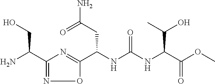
C1(C(N)CO)=NOC(C(NC(NC(C(OC)=O)C(O)C)=O)CC(=O)N)=N1
